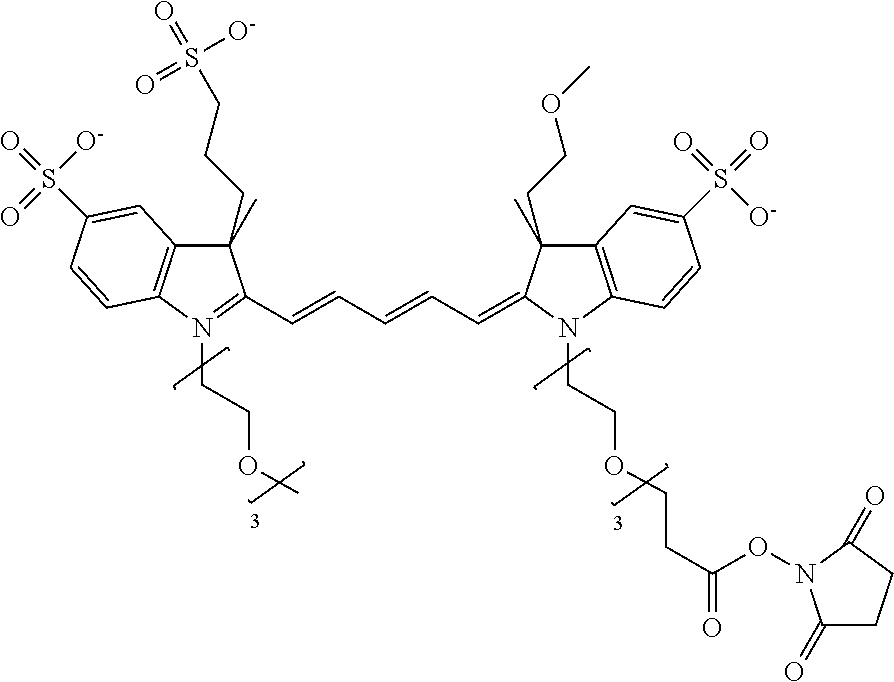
C1(CCCS(=O)(=O)[O-])(C)C2=C(N(CCOC)=C1C=CC=CC=C1C(CCOC)(C)C3=C(N1CCOCCC(=O)ON1C(=O)CCC1=O)C=CC(S(=O)([O-])=O)=C3)C=CC(S(=O)([O-])=O)=C2
